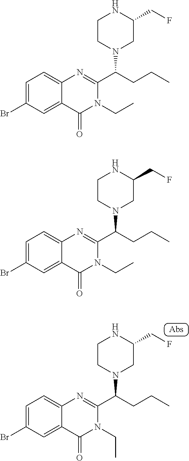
C1=C(Br)C=C2C(=C1)N=C(C(CCC)N1CC(CF)NCC1)N(CC)C2=O.C1=C(Br)C=C2C(=C1)N=C(C(CCC)N1CC(CF)NCC1)N(CC)C2=O.C1=C(Br)C=C2C(=C1)N=C(C(CCC)N1CC(CF)NCC1)N(CC)C2=O
